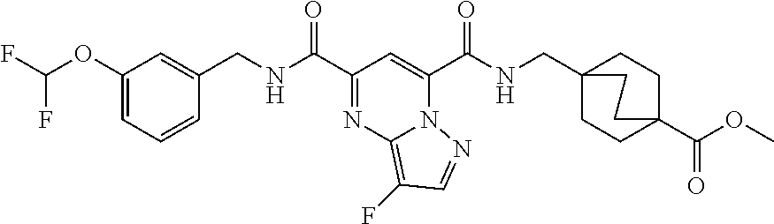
C1(OC(F)F)=CC=CC(CNC(C2=NC3=C(F)C=NN3C(C(NCC34CCC(C(OC)=O)(CC3)CC4)=O)=C2)=O)=C1
